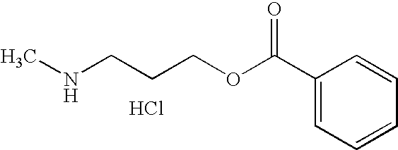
C(CCOC(C1=CC=CC=C1)=O)NC.Cl
